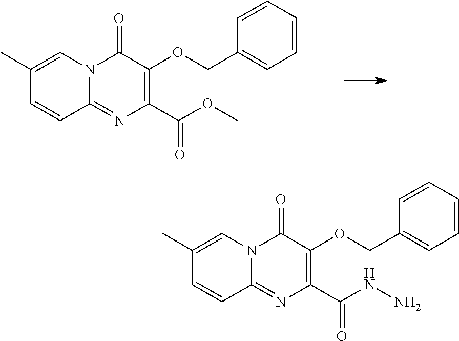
N12C(=NC(C(OC)=O)=C(OCC3=CC=CC=C3)C1=O)C=CC(C)=C2.N12C(=NC(C(NN)=O)=C(OCC3=CC=CC=C3)C1=O)C=CC(C)=C2
